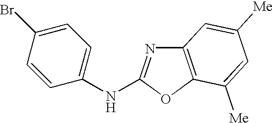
C12=C(OC(NC3=CC=C(Br)C=C3)=N1)C([Me])=CC([Me])=C2
